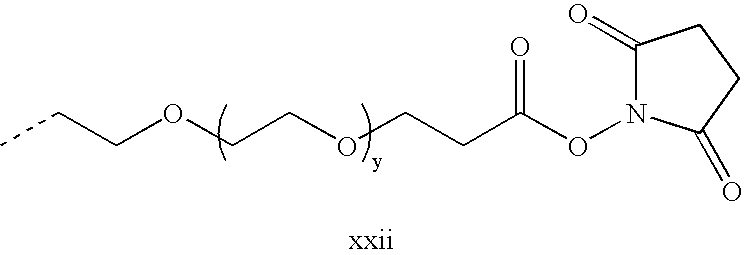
CCCOCCOCCC(ON1C(=O)CCC1=O)=O
